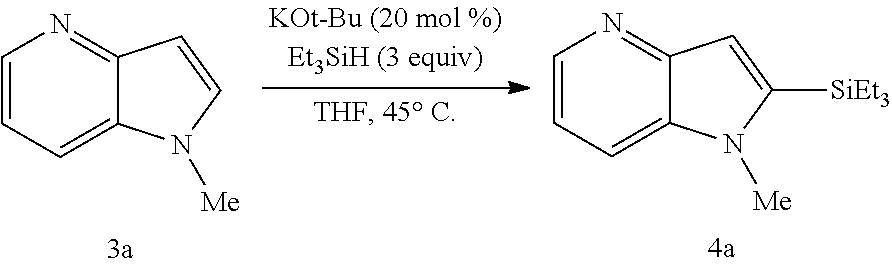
C1=CC=C2C(=N1)C=C([SiEt3])N2[Me].C1=CC=C2C(=N1)C=CN2[Me]
